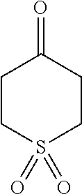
C1CS(=O)(=O)CCC1=O
